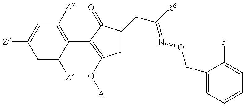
C1=C([Ze])C(C2=C(O[A])CC(CC(=NOCC3=CC=CC=C3F)[R6])C2=O)=C([Za])C=C1[Zc]
